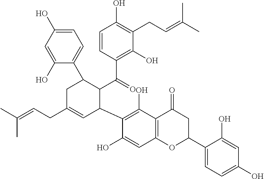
C1(C2CC(=O)C3=C(O2)C=C(O)C(C2C(C(=O)C4=C(O)C(CC=C(C)C)=C(O)C=C4)C(C4=CC=C(O)C=C4O)CC(CC=C(C)C)=C2)=C3O)=CC=C(O)C=C1O
